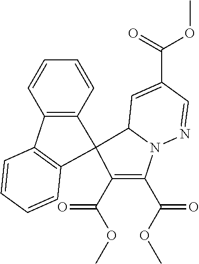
C1(C(OC)=O)=C(C(OC)=O)N2C(C13C1=C(C4=C3C=CC=C4)C=CC=C1)C=C(C(=O)OC)C=N2
